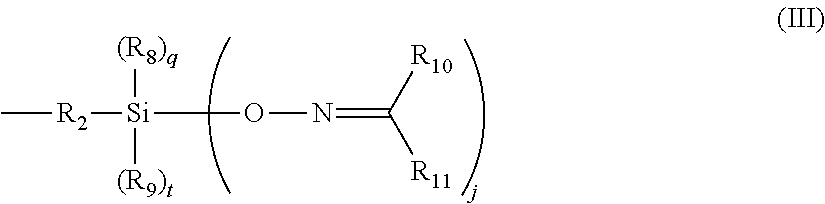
C[R2][Si](ON=C([R11])[R10])([(R8)q])[(R9)t]
